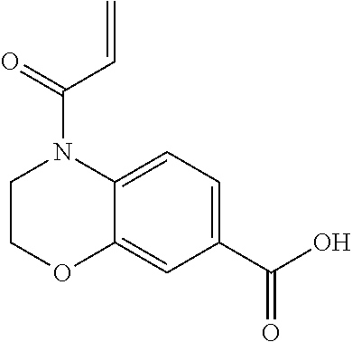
C1(C(O)=O)=CC=C2C(=C1)OCCN2C(C=C)=O
